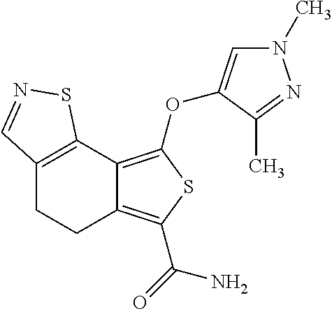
C12=C(OC3=CN(C)N=C3C)SC(C(=O)N)=C1CCC1=C2SN=C1
